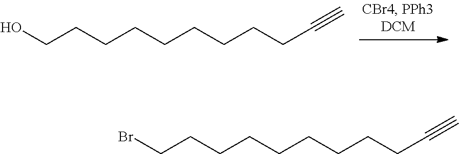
OCCCCCCCCCC#C.BrCCCCCCCCCC#C
